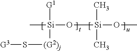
C[Si](O[Si](OC)(C)C)([G1])[(G2)j]S[G3]
